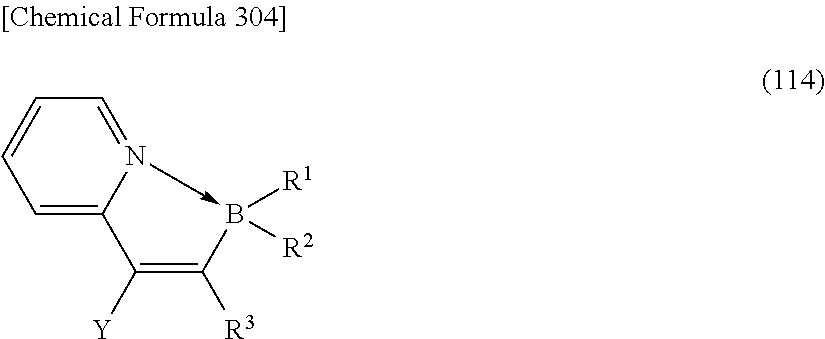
C1=C2N(->B([R1])([R2])C([R3])=C2[Y])=CC=C1
